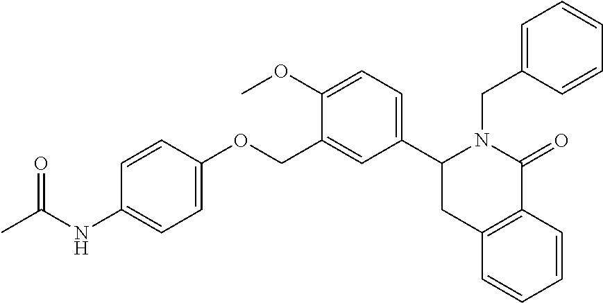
C12=C(C=CC=C1)C(=O)N(CC1=CC=CC=C1)C(C1=CC=C(OC)C(COC3=CC=C(NC(C)=O)C=C3)=C1)C2
